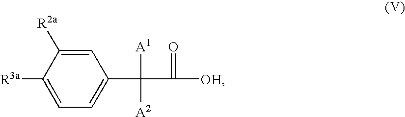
C1=C([R2a])C([R3a])=CC=C1C(C([OH])=O)([A1])[A2]
